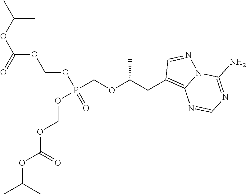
P(COC(CC1=C2N(N=C1)C(N)=NC=N2)C)(OCOC(OC(C)C)=O)(OCOC(OC(C)C)=O)=O
